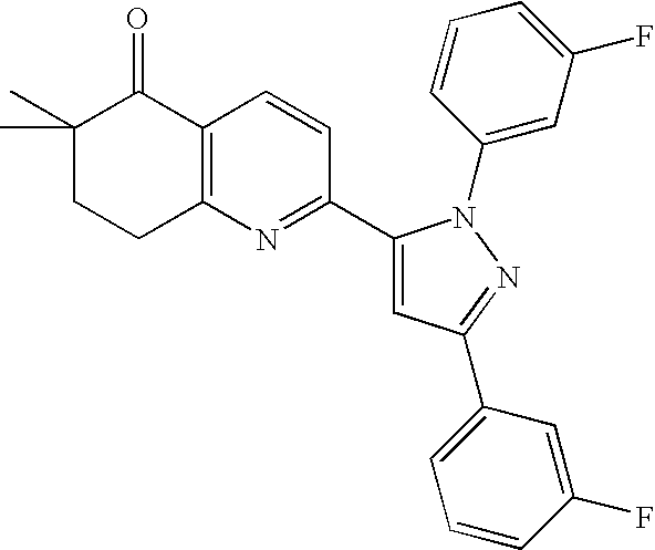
C1(C)(C)CCC2=C(C1=O)C=CC(C1=CC(C3=CC=CC(F)=C3)=NN1C1=CC(F)=CC=C1)=N2
